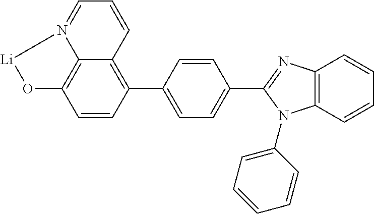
C1=CC(C2=CC=C(C3=NC4=C(N3C3=CC=CC=C3)C=CC=C4)C=C2)=C2C3=C1O[Li]N3=CC=C2
